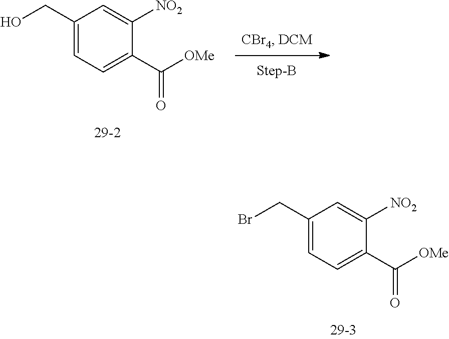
C1(CBr)=CC=C(C([OMe])=O)C([NO2])=C1.C1(CO)=CC=C(C([OMe])=O)C([NO2])=C1
